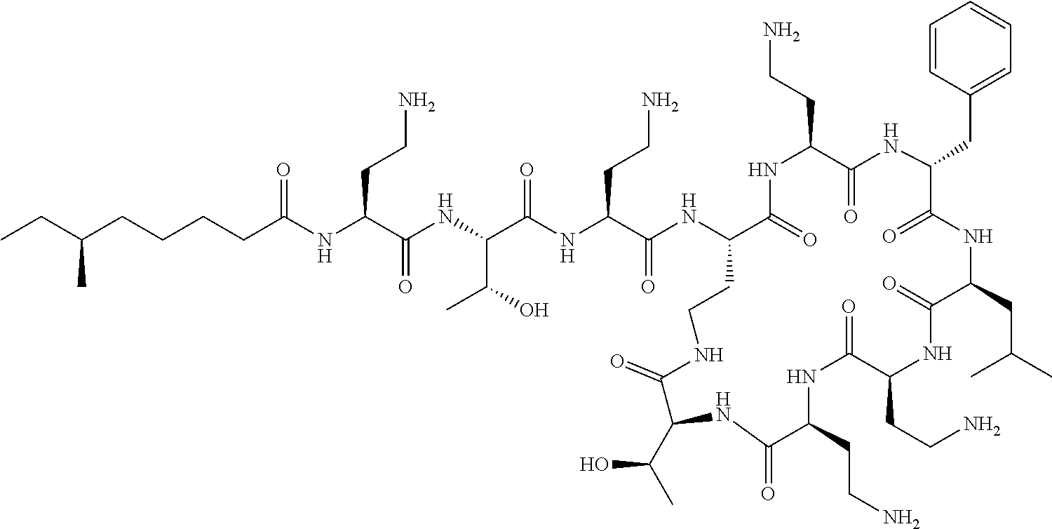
C(NC(C(NC(C(NC(C(NC1C(=O)NC(CCN)C(=O)NC(CC2=CC=CC=C2)C(=O)NC(CC(C)C)C(=O)NC(CCN)C(=O)NC(CCN)C(=O)NC(C(C)O)C(=O)NCC1)=O)CCN)=O)C(O)C)=O)CCN)(=O)CCCCC(CC)C
